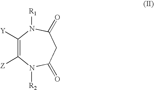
C1([Y])=C([Z])N([R2])C(=O)CC(=O)N1[R1]
